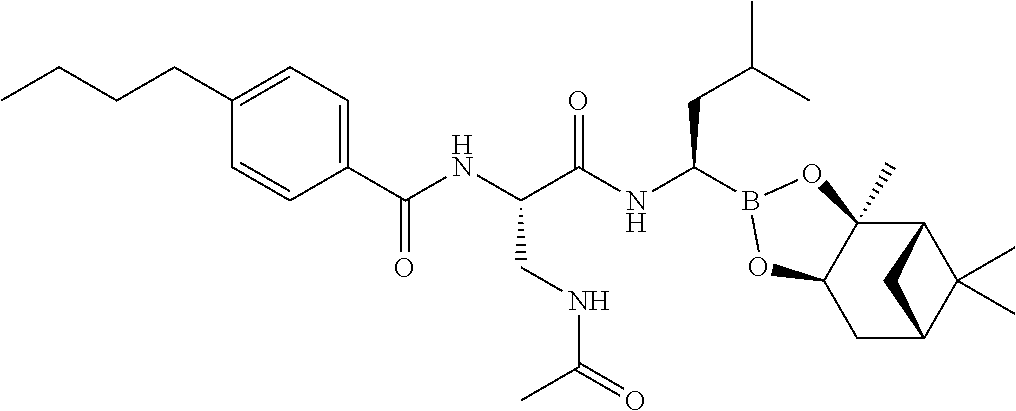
C1(C(NC(C(NC(CC(C)C)B2OC3(C)C4C(C)(C)C(CC3O2)C4)=O)CNC(=O)C)=O)=CC=C(CCCC)C=C1
